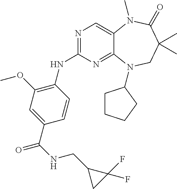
N1=C(NC2=C(OC)C=C(C(NCC3CC3(F)F)=O)C=C2)N=C2C(=C1)N(C)C(=O)C(C)(C)CN2C1CCCC1
